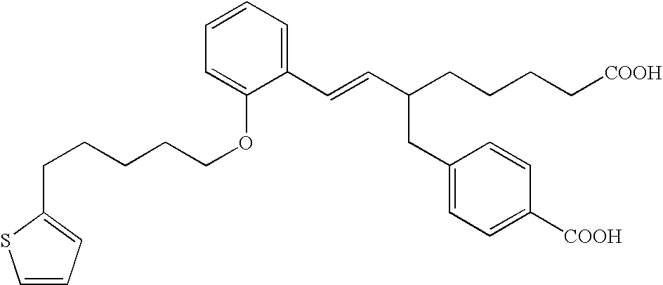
C1(C=CC(CCCC[COOH])CC2=CC=C([COOH])C=C2)=CC=CC=C1OCCCCCC1=CC=CS1
